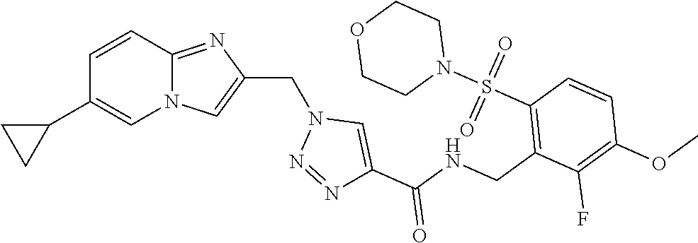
N12C(=NC(CN3N=NC(C(NCC4=C(S(N5CCOCC5)(=O)=O)C=CC(OC)=C4F)=O)=C3)=C1)C=CC(C1CC1)=C2
